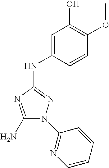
C1(N)=NC(NC2=CC(O)=C(OC)C=C2)=NN1C1=NC=CC=C1
